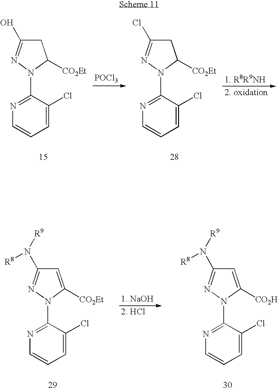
C1C(Cl)=NN(C2=NC=CC=C2Cl)C1[CO2Et].[POCl3].C1C(O)=NN(C2=NC=CC=C2Cl)C1[CO2Et].C1=C([CO2Et])N(C2=NC=CC=C2Cl)N=C1N([R9])[R8].C1=C([CO2H])N(C2=NC=CC=C2Cl)N=C1N([R9])[R8]
